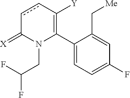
C1(C2=C([Y])ccC(=[X])N2CC(F)F)=CC=C(F)C=C1C[Me]
